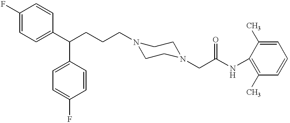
C1=CC(F)=CC=C1C(C1=CC=C(F)C=C1)CCCN1CCN(CC(NC2=C(C)C=CC=C2C)=O)CC1
